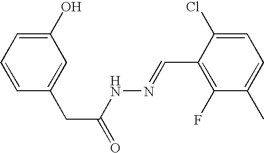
C1(O)=CC=CC(CC(=O)NN=CC2=C(F)C(C)=CC=C2Cl)=C1
